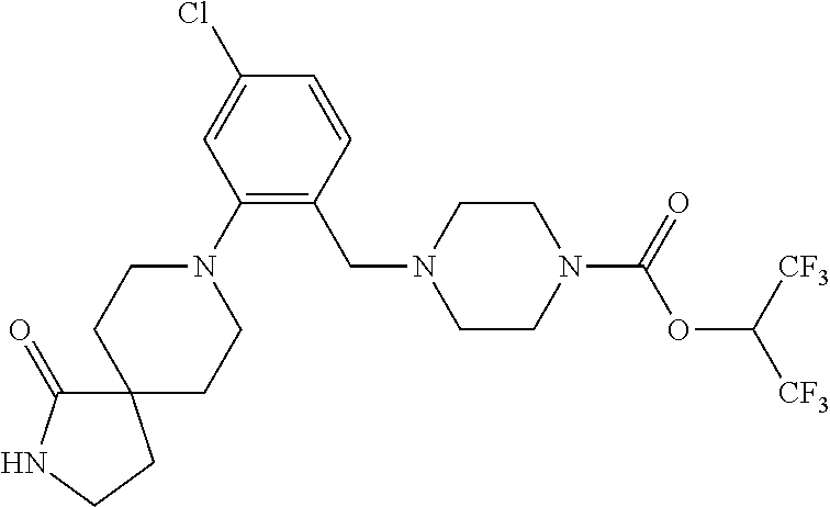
C1CN(C(=O)OC([CF3])[CF3])CCN1CC1=C(N2CCC3(CC2)C(=O)NCC3)C=C(Cl)C=C1
